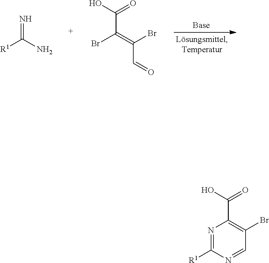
N=C(N)[R1].OC(=O)C(=C(Br)C=O)Br.OC(=O)C1=C(Br)C=NC([R1])=N1
